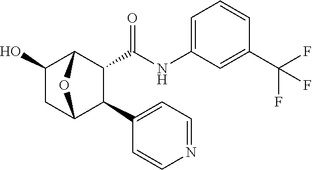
C1(C(F)(F)F)=CC(NC(C2C(C3=CC=NC=C3)C3OC2C(O)C3)=O)=CC=C1
